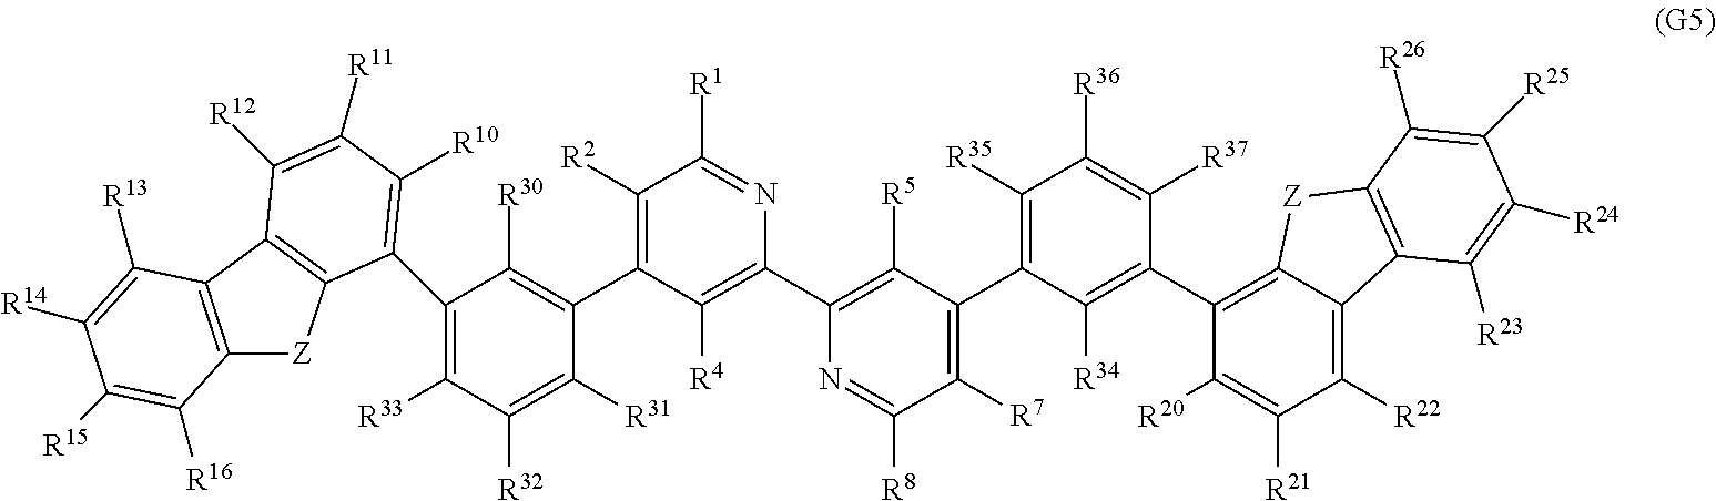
C12=C(C3=C([Z]1)C(C1=C([R33])C([R32])=C([R31])C(C4=C([R2])C([R1])=NC(C5=C([R5])C(C6=C([R35])C([R36])=C([R37])C(C7=C8C(=C([R22])C([R21])=C7[R20])C7=C([Z]8)C([R26])=C([R25])C([R24])=C7[R23])=C6[R34])=C([R7])C([R8])=N5)=C4[R4])=C1[R30])=C([R10])C([R11])=C3[R12])C([R13])=C([R14])C([R15])=C2[R16]
